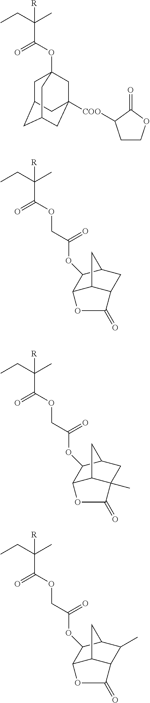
CCC(C)([R])C(=O)OC12CC3CC(CC([COO]C4CCOC4=O)(C1)C3)C2.CCC(C)([R])C(=O)OCC(=O)OC1C2C3C(CC1C3)C(=O)O2.CCC(C)([R])C(=O)OCC(=O)OC1C2C3C(C)(CC1C3)C(=O)O2.CCC(C)([R])C(=O)OCC(=O)OC1C2C3C(C(C)C1C3)C(=O)O2
